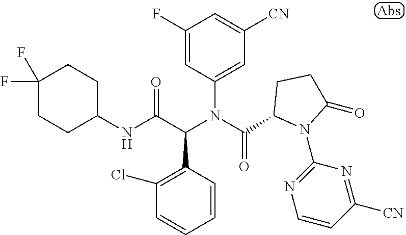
C1=CC(C(C(NC2CCC(F)(F)CC2)=O)N(C(=O)C2N(C3=NC=CC([CN])=N3)C(=O)CC2)C2=CC([CN])=CC(F)=C2)=C(Cl)C=C1
